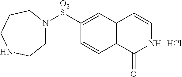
[O2S](C1=CC2=C(C=C1)C(=O)NC=C2)N1CCNCCC1.Cl
